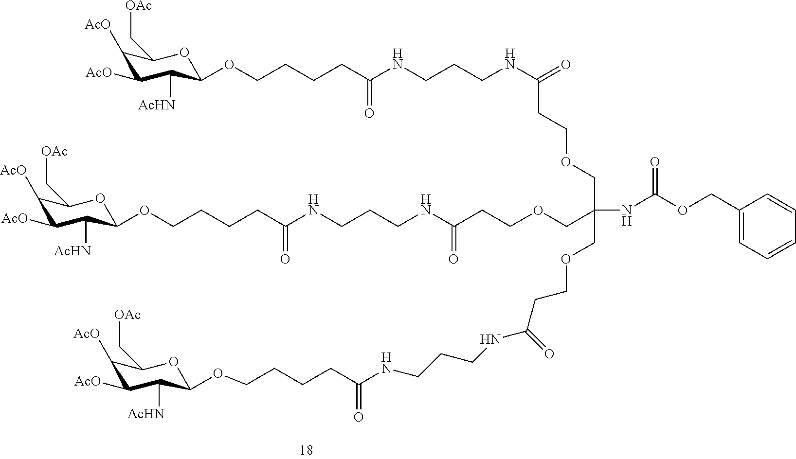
C1([AcO])C([AcO])C([AcHN])C(OCCCCC(NCCCNC(=O)CCOCC(COCCC(NCCCNC(CCCCOC2C([AcHN])C([AcO])C([AcO])C(C[OAc])O2)=O)=O)(COCCC(NCCCNC(=O)CCCCOC2C([AcHN])C([AcO])C([AcO])C(C[OAc])O2)=O)NC(OCC2=CC=CC=C2)=O)=O)OC1C[OAc]
